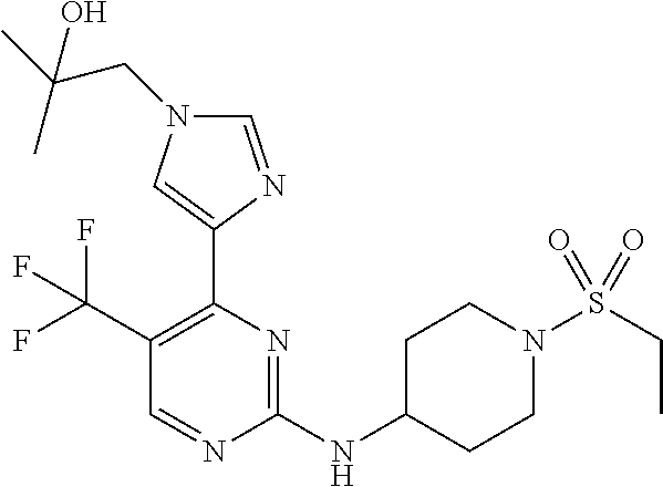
C1(NC2CCN(S(CC)(=O)=O)CC2)=NC(C2=CN(CC(C)(C)O)C=N2)=C(C(F)(F)F)C=N1
